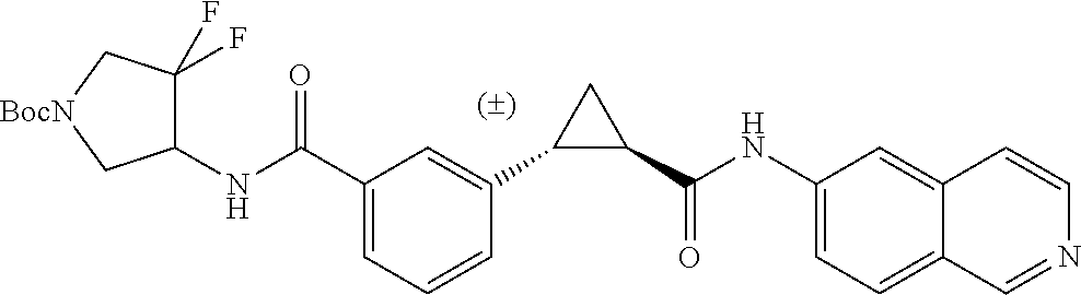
C1(C(NC2=CC=C3C(=C2)C=CN=C3)=O)CC1C1=CC(C(NC2C(F)(F)C[BocN]C2)=O)=CC=C1
